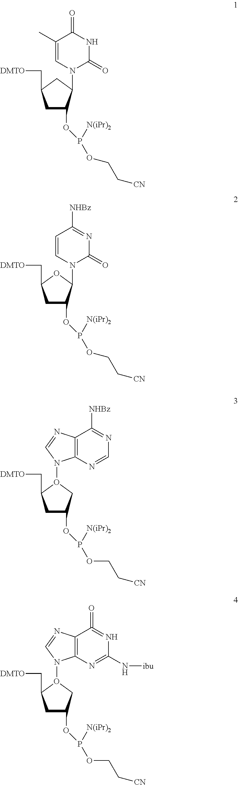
C1(C)=CN(C2C(OP([N(iPr)2])OCC[CN])CC(C[DMTO])C2)C(=O)NC1=O.C1=CN(C2C(OP([N(iPr)2])OCC[CN])CC(C[DMTO])O2)C(=O)N=C1[NHBz].C12=C(N=CN=C1[NHBz])N(O1CC(OP([N(iPr)2])OCC[CN])CC1C[DMTO])C=N2.C12=C(N=C(N[ibu])N=C1=O)N(O1CC(OP([N(iPr)2])OCC[CN])CC1C[DMTO])C=N2
